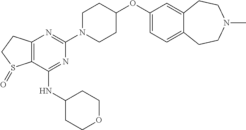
C12=C(C(NC3CCOCC3)=NC(N3CCC(OC4=CC=C5C(=C4)CCN(C)CC5)CC3)=N1)S(=O)CC2
